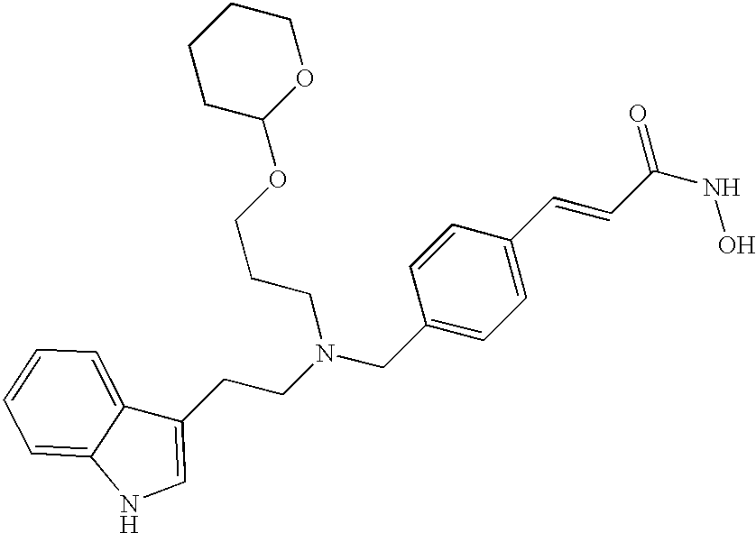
C1(CN(CCC2=CNC3=CC=CC=C23)CCCOC2OCCCC2)=CC=C(C=CC(NO)=O)C=C1
